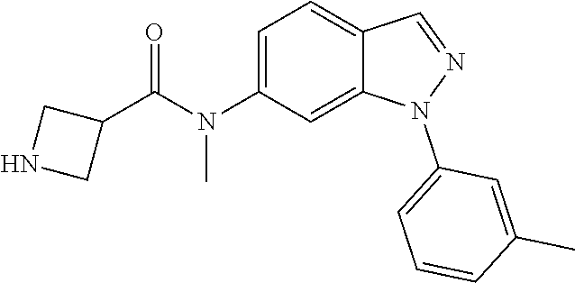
C1(N(C)C(=O)C2CNC2)=CC=C2C(=C1)N(C1=CC=CC(C)=C1)N=C2
